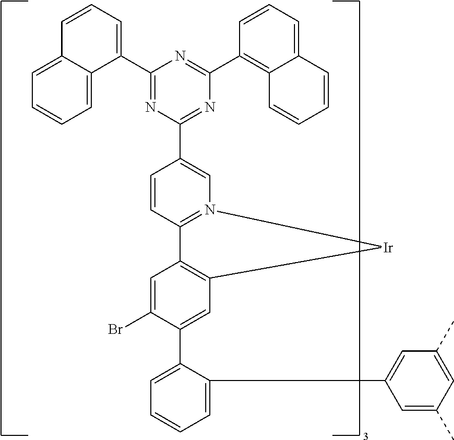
C1(C2=CC=CC3=CC=CC=C23)=NC(C2=CN3=C(C=C2)C2=C(C=C(C4=CC=CC=C4C4=CC(C)=CC(C)=C4)C(Br)=C2)[Ir]3)=NC(C2=C3C(=CC=C2)C=CC=C3)=N1
